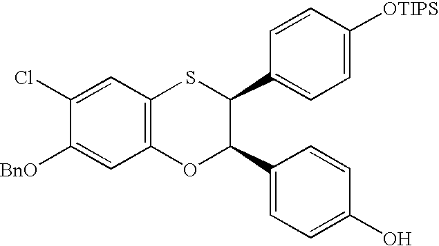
C1(Cl)=CC2=C(C=C1[BnO])OC(C1=CC=C(O)C=C1)C(C1=CC=C([OTIPS])C=C1)S2
